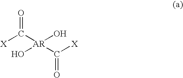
[X]C([AR](O)(O)C([X])=O)=O
